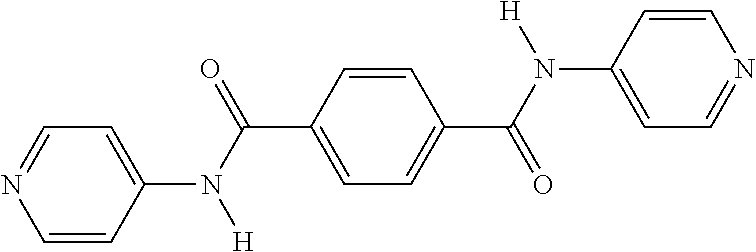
C1=CC(N(C(C2=CC=C(C(N(C3=CC=NC=C3)[H])=O)C=C2)=O)[H])=CC=N1
